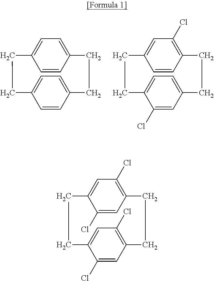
C1=CC2=CC=C1CCC1=CC=C(C=C1)CC2.C1(Cl)=CC2=CC=C1CCC1=CC(Cl)=C(C=C1)CC2.C1(Cl)=CC2=C(Cl)C=C1CCC1=CC(Cl)=C(C=C1Cl)CC2
